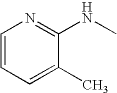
C1=CC=C(C)C(NC)=N1
